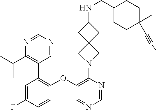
C1(OC2=C(C3=C(C(C)C)N=CN=C3)C=C(F)C=C2)=C(N2CC3(C2)CC(NCC2CCC(C)(C#N)CC2)C3)N=CN=C1
